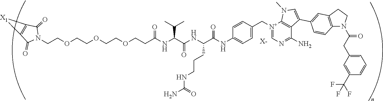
[X-].N1(CCOCCOCCOCCC(NC(C(NC(C(NC2=CC=C(C[N+]3=CN=C(N)C4=C3N(C)C=C4C3=CC4=C(N(C(=O)CC5=CC=CC(C(F)(F)F)=C5)CC4)C=C3)C=C2)=O)CCCNC(=O)N)=O)C(C)C)=O)C(=O)C2=C(C1=O)[X1]2
